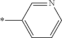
N1=CC(*)=CC=C1
